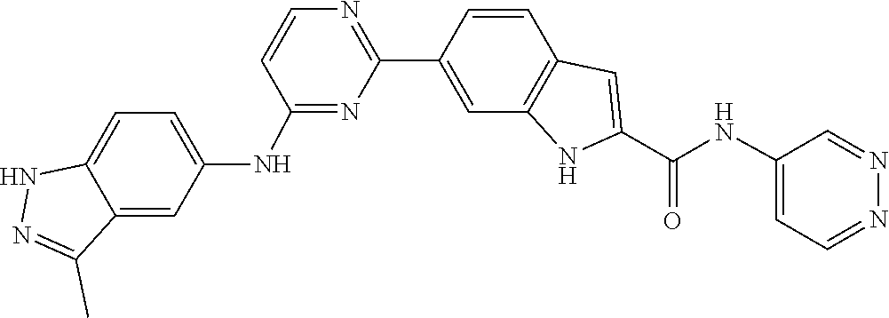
C1(C2=NC=CC(NC3=CC=C4C(=C3)C(C)=NN4)=N2)=CC2=C(C=C1)C=C(C(NC1=CC=NN=C1)=O)N2
